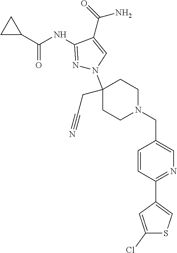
C(C1=CN(C2(CC#N)CCN(CC3=CN=C(C4=CSC(Cl)=C4)C=C3)CC2)N=C1NC(C1CC1)=O)(=O)N
